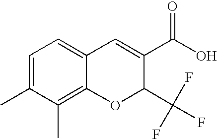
C1(C(O)=O)=CC2=CC=C(C)C(C)=C2OC1C(F)(F)F
